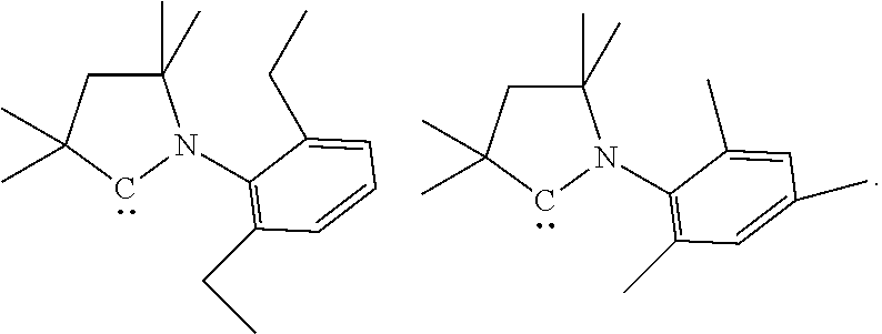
C1(C)(C)CC(C)(C)CN1C1=C(CC)C=CC=C1CC.C1(C)(C)CC(C)(C)CN1C1=C(C)C=C(C)C=C1C
